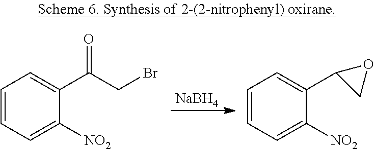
[NaBH4].C1=CC=C([NO2])C(C(CBr)=O)=C1.C1=CC=C([NO2])C(C2CO2)=C1
